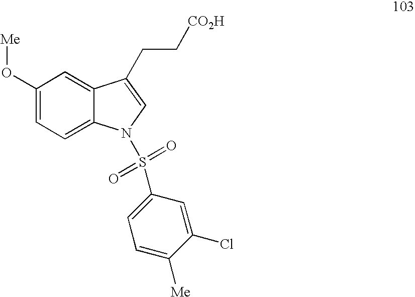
C1(O[Me])=CC=C2C(=C1)C(CC[CO2H])=CN2S(=O)(=O)C1=CC=C([Me])C(Cl)=C1
